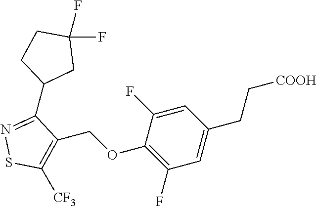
S1C([CF3])=C(COC2=C(F)C=C(CC[COOH])C=C2F)C(C2CC(F)(F)CC2)=N1
